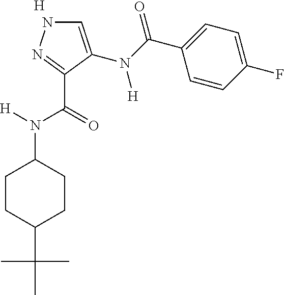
[H].C1=C(N(C(C2=CC=C(F)C=C2)=O)[H])C(C(=O)N([H])C2CCC(C(C)(C)C)CC2)=NN1
